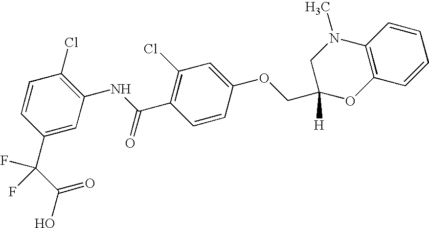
C12=C(C=CC=C1)OC(COC1=CC(Cl)=C(C(NC3=C(Cl)C=CC(C(C(O)=O)(F)F)=C3)=O)C=C1)([H])CN2C
